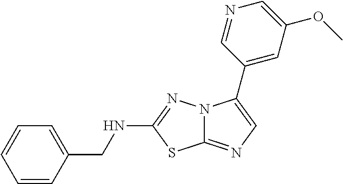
C1=CC(CNC2=NN3C(=NC=C3C3=CC(OC)=CN=C3)S2)=CC=C1
